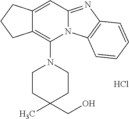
C12=CC3=NC4=C(N3C(N3CCC(C)(CO)CC3)=C1CCC2)C=CC=C4.Cl
